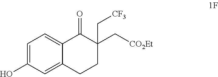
C1=C(O)C=C2C(=C1)C(=O)C(C[CO2Et])(C[CF3])CC2
